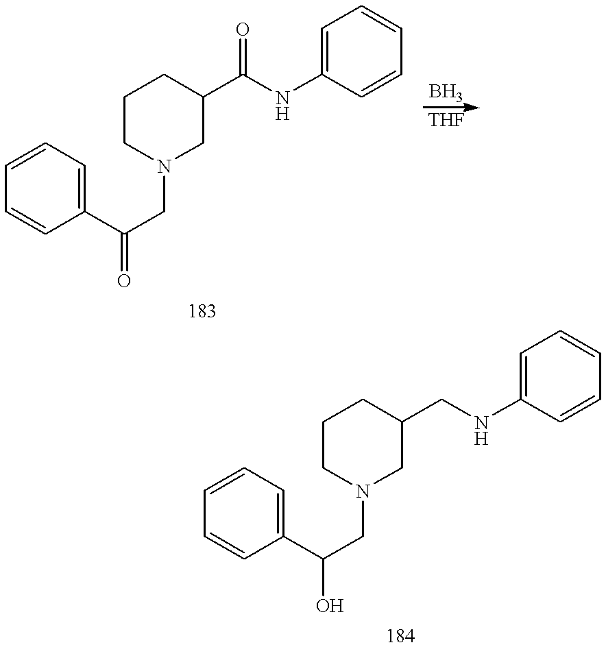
C1CN(CC(C2=CC=CC=C2)=O)CC(C(NC2=CC=CC=C2)=O)C1.C1CN(CC(C2=CC=CC=C2)O)CC(CNC2=CC=CC=C2)C1
